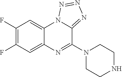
C1(F)=C(F)C=C2C(=C1)N1C(=NN=N1)C(N1CCNCC1)=N2
